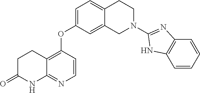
C1=C(OC2=C3C(=NC=C2)NC(=O)CC3)C=C2C(=C1)CCN(C1=NC3=C(C=CC=C3)N1)C2
